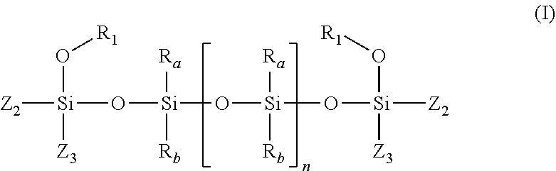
[Z2][Si](O[R1])(O[Si](O[Si](O[Si]([Z2])(O[R1])[Z3])([Ra])[Rb])([Ra])[Rb])[Z3]
